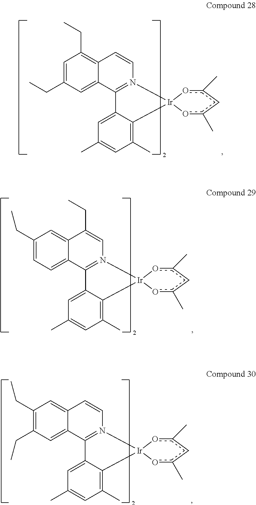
C1=C(CC)C=C2C(=C1CC)C=CN1=C2C2=CC(C)=CC(C)=C2[Ir]12oc(C)cc(C)o2.C1(CC)=CC=C2C(=C1)C(CC)=CN1=C2C2=CC(C)=CC(C)=C2[Ir]12oc(C)cc(C)o2.C1(CC)=C(CC)C=C2C(=C1)C=CN1=C2C2=CC(C)=CC(C)=C2[Ir]12oc(C)cc(C)o2
